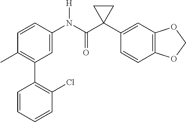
C1=CC(Cl)=C(C2=C(C)C=CC(N(C(C3(C4=CC5=C(C=C4)OCO5)CC3)=O)[H])=C2)C=C1
